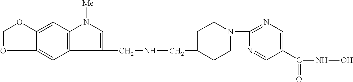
C1(CNCC2CCN(C3=NC=C(C(NO)=O)C=N3)CC2)=CN([Me])C2=C1C=C1C(=C2)OCO1
